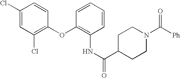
C1(Cl)=CC(Cl)=C(OC2=C(NC(=O)C3CCN(C([Ph])=O)CC3)C=CC=C2)C=C1
